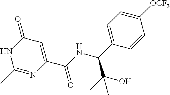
N1C(C)=NC(C(NC(C2=CC=C([OCF3])C=C2)C(C)(O)C)=O)=CC1=O
